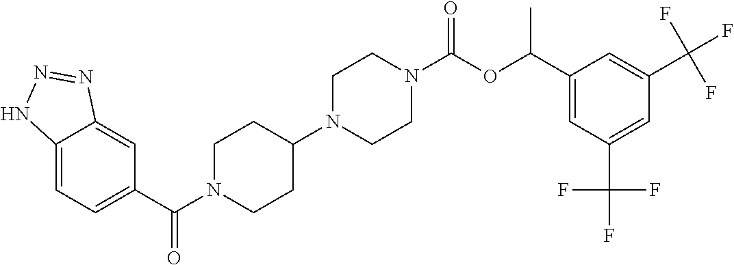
C12=CC=C(C(N3CCC(N4CCN(C(OC(C5=CC(C(F)(F)F)=CC(C(F)(F)F)=C5)C)=O)CC4)CC3)=O)C=C1N=NN2
